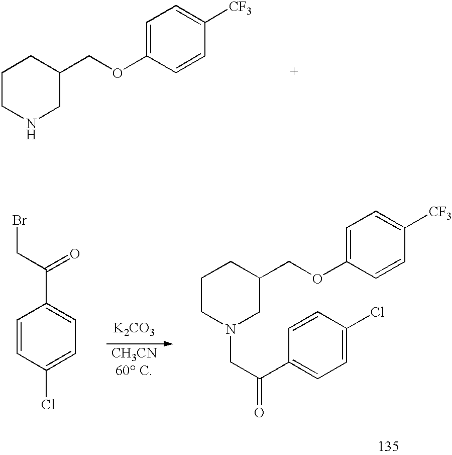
C1CNCC(COC2=CC=C([CF3])C=C2)C1.C(C(=O)C1=CC=C(Cl)C=C1)Br.[K2CO3].[CH3CN].C1CN(CC(=O)C2=CC=C(Cl)C=C2)CC(COC2=CC=C([CF3])C=C2)C1
